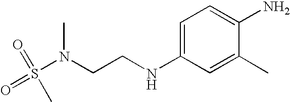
N(CCNC1=CC=C(N)C(C)=C1)(S(=O)(C)=O)C
